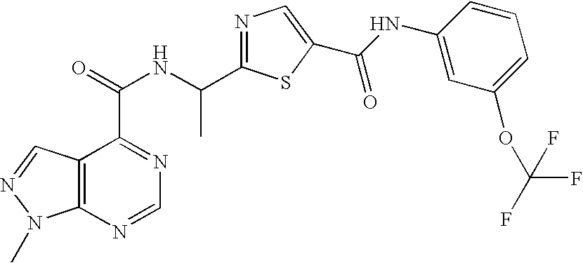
C12=C(N=CN=C1C(=O)NC(C1=NC=C(C(NC3=CC(OC(F)(F)F)=CC=C3)=O)S1)C)N(C)N=C2
